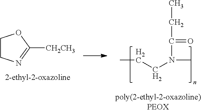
C1CN=C([CH2CH3])O1.CCC(=O)N(C)CCC
